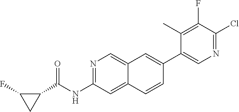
C1(C(NC2=NC=C3C(=C2)C=CC(C2=CN=C(Cl)C(F)=C2C)=C3)=O)C(F)C1
